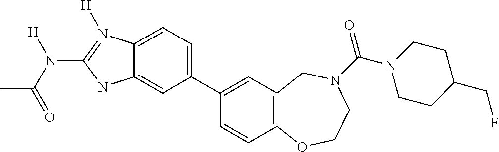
C1(C2=CC=C3C(=C2)NC(N(C(=O)C)[H])=N3[H])=CC2=C(C=C1)OCCN(C(N1CCC(CF)CC1)=O)C2
